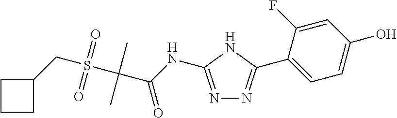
C1(CS(C(C(NC2=NN=C(C3=CC=C(O)C=C3F)N2)=O)(C)C)(=O)=O)CCC1
